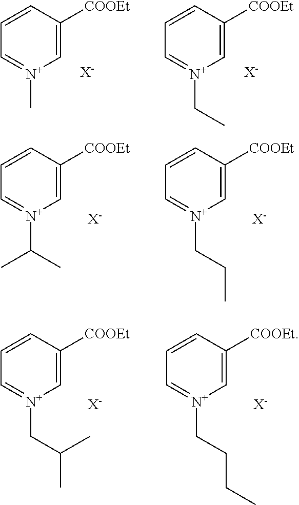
C1=CC=[N+](C)C=C1[COOEt].[X-].C1=CC=[N+](CC)C=C1[COOEt].[X-].C1=CC=[N+](C(C)C)C=C1[COOEt].[X-].C1=CC=[N+](CCC)C=C1[COOEt].[X-].C1=CC=[N+](CC(C)C)C=C1[COOEt].[X-].C1=CC=[N+](CCCC)C=C1[COOEt].[X-]
